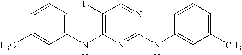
CC1=CC(NC2=C(F)C=NC(NC3=CC(C)=CC=C3)=N2)=CC=C1
